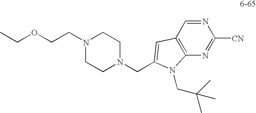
C(N1CCN(CC2=CC3=C(N=C([CN])N=C3)N2CC(C)(C)C)CC1)COCC
